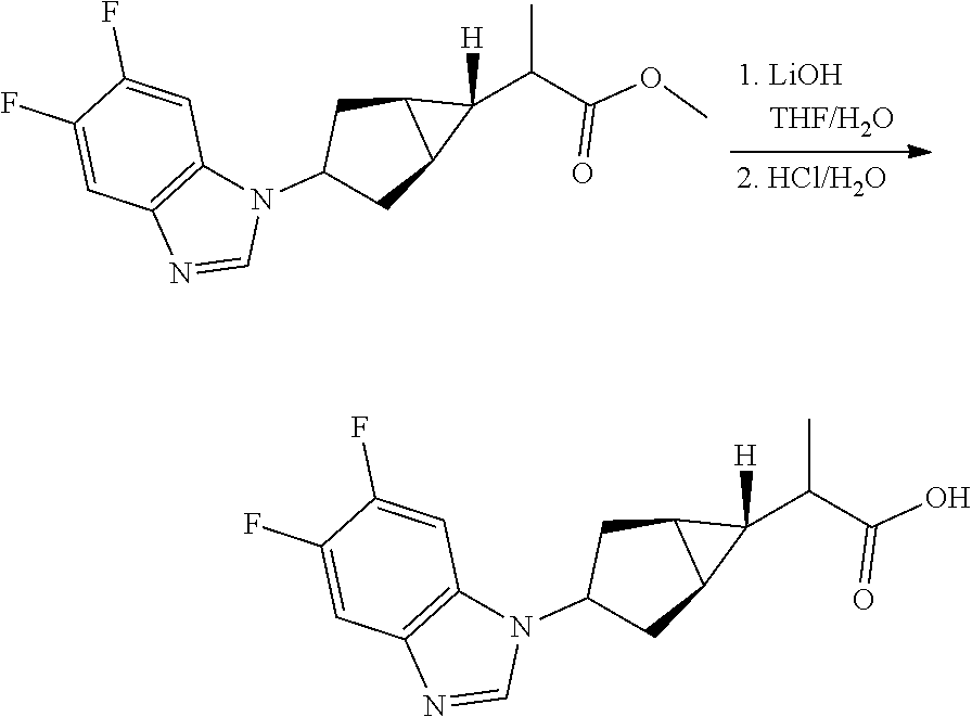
C1(N2C3=C(N=C2)C=C(F)C(F)=C3)CC2C(C1)C2(C(C(OC)=O)C)[H].C1(N2C3=C(N=C2)C=C(F)C(F)=C3)CC2C(C1)C2(C(C(O)=O)C)[H]
